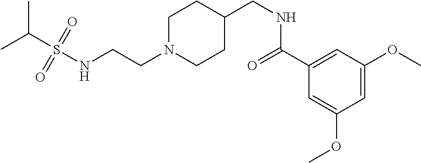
C(CN1CCC(CNC(C2=CC(OC)=CC(OC)=C2)=O)CC1)NS(C(C)C)(=O)=O
